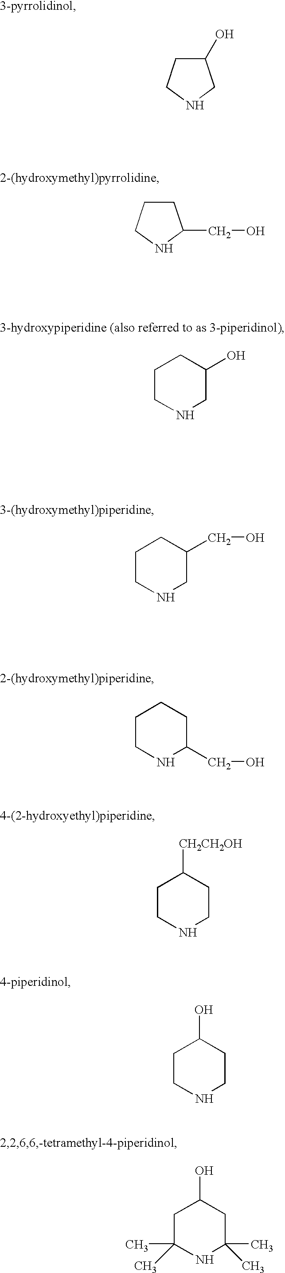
C1(O)CCNC1.C1CCNC1CO.C1CNCC(O)C1.C1CNCC(CO)C1.C1CNC(CO)CC1.C1CNCCC1[CH2CH2OH].C1CNCCC1O.C1C(C)(C)NC(C)(C)CC1O
